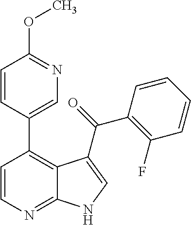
C1=CN=C2C(=C1C1=CN=C(OC)C=C1)C(C(=O)C1=C(F)C=CC=C1)=CN2
